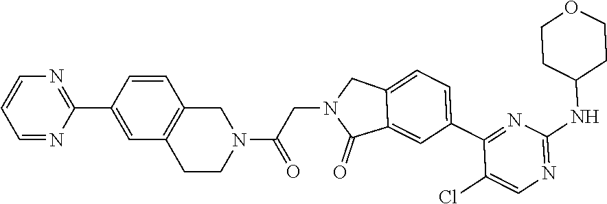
N1=CC=CN=C1C1=CC2=C(C=C1)CN(C(CN1CC3=CC=C(C4=NC(NC5CCOCC5)=NC=C4Cl)C=C3C1=O)=O)CC2
